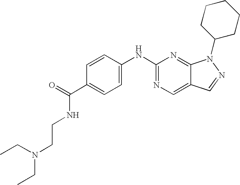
C1=C(NC2=NC=C3C(=N2)N(C2CCCCC2)N=C3)C=CC(C(=O)NCCN(CC)CC)=C1
